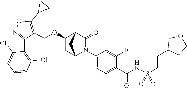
C1(OCC2=C(C3CC3)ON=C2C2=C(Cl)C=CC=C2Cl)CC2N(C3=CC=C(C(NS(=O)(=O)CCC4CCOC4)=O)C(F)=C3)C(=O)C1C2
